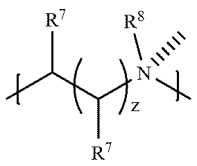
C([R7])(C)C(N(C)(C)[R8])[R7]
